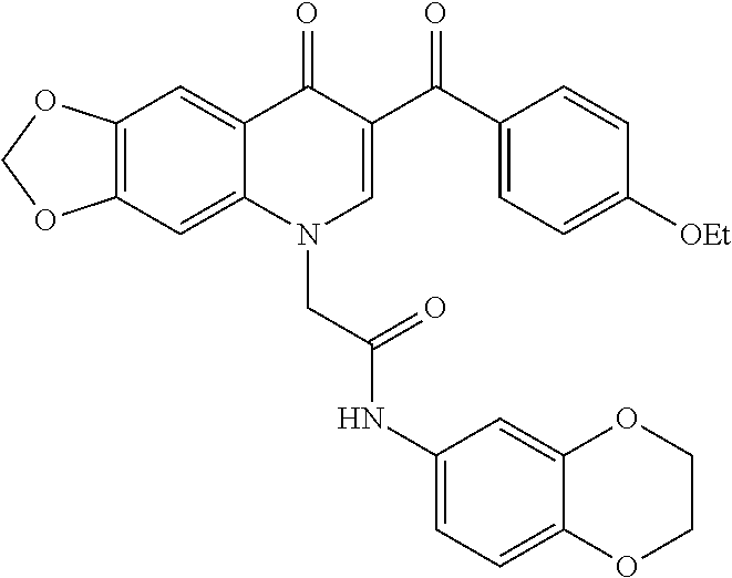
C12=C(C=C3C(=C1)C(=O)C(C(C1=CC=C([OEt])C=C1)=O)=CN3CC(NC1=CC=C3C(=C1)OCCO3)=O)OCO2
